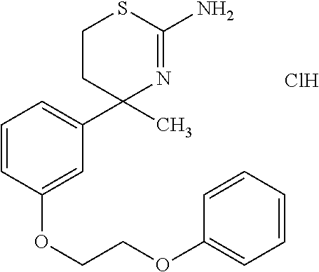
C1(C2=CC=CC(OCCOC3=CC=CC=C3)=C2)(C)N=C(N)SCC1.Cl
